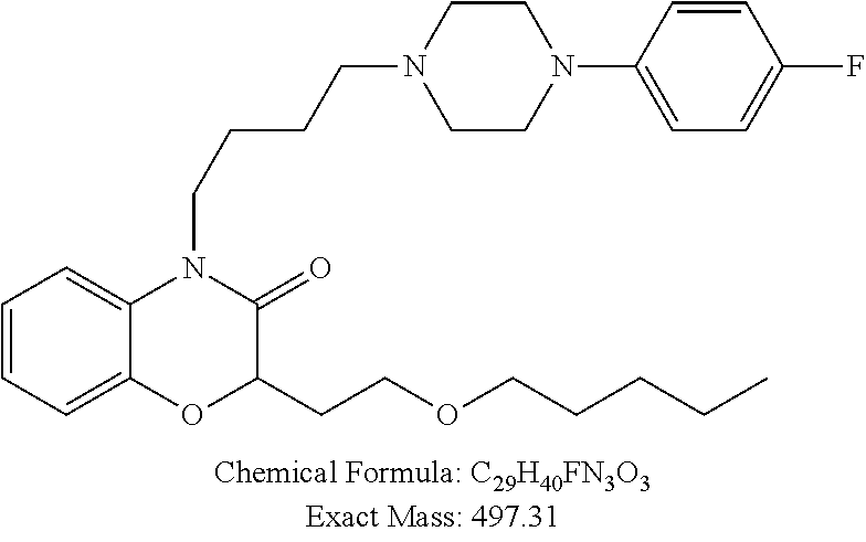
C1=CC=C2C(=C1)N(CCCCN1CCN(C3=CC=C(F)C=C3)CC1)C(=O)C(CCOCCCCC)O2
